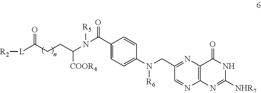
N([R6])(CC1=NC2=C(N=C([NHR7])NC2=O)N=C1)C1=CC=C(C(N([R5])C([COOR4])CCC([L][R2])=O)=O)C=C1
